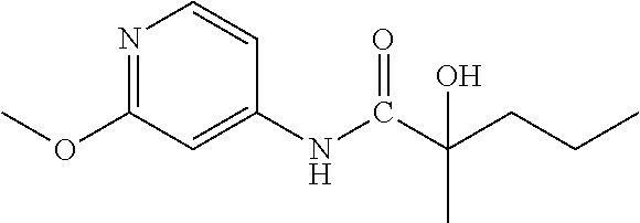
N1=C(OC)C=C(NC(C(CCC)(C)O)=O)C=C1
